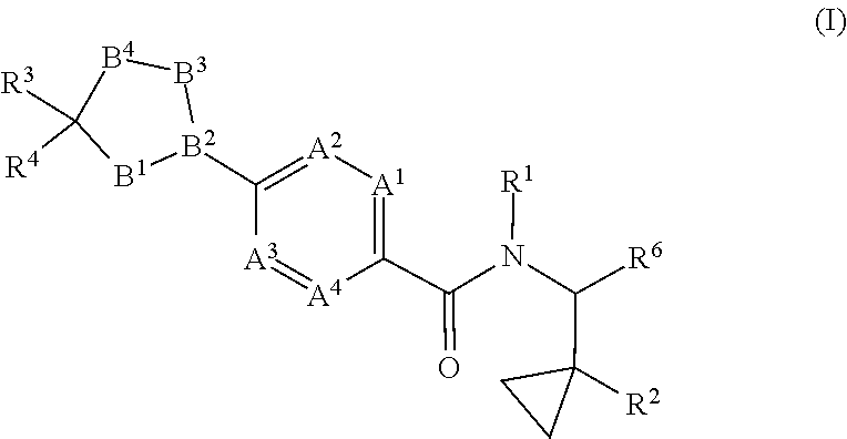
[A1]1=C(C(=O)N([R1])C(C2([R2])CC2)[R6])[A4]=[A3]C([B2]2[B3][B4]C([R3])([R4])[B1]2)=[A2]1
